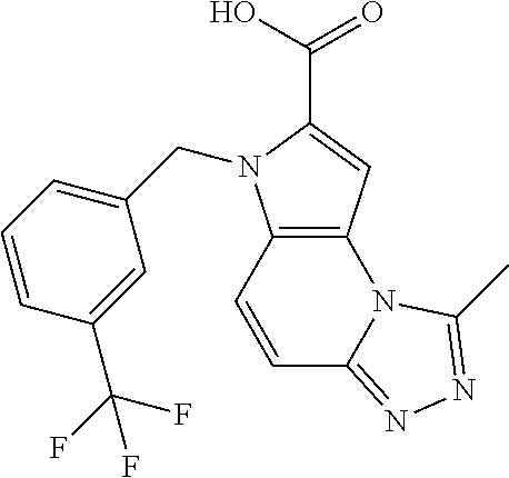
C1(C(F)(F)F)=CC(CN2C3=C(N4C(=NN=C4C)C=C3)C=C2C(=O)O)=CC=C1
